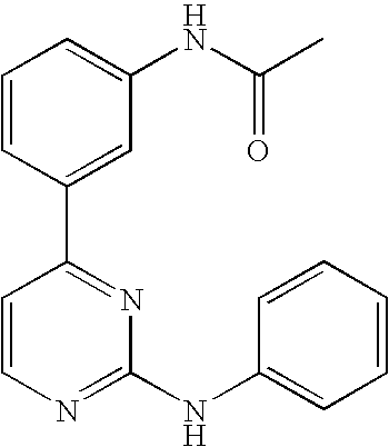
C1=CC(C2=NC(NC3=CC=CC=C3)=NC=C2)=CC(NC(=O)C)=C1
